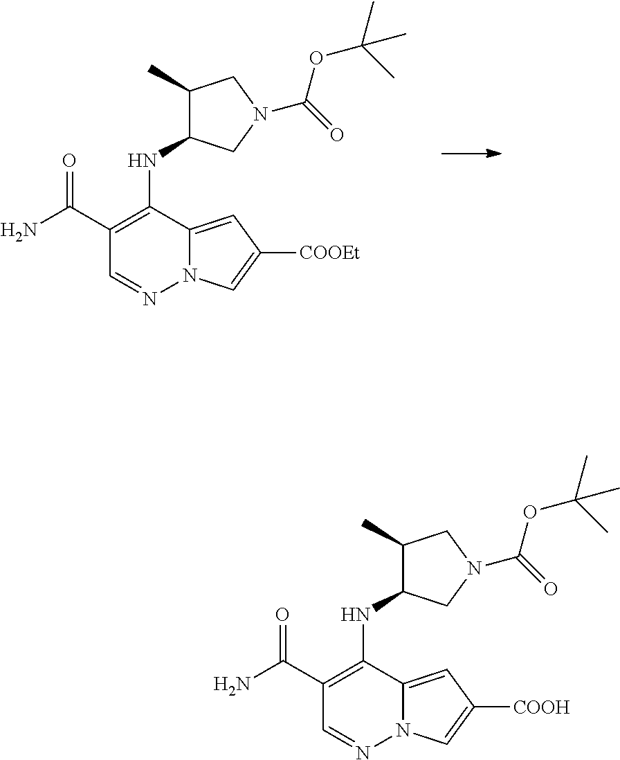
C1(C(N)=O)=C(NC2C(C)CN(C(OC(C)(C)C)=O)C2)C2=CC([COOEt])=CN2N=C1.C1(C(N)=O)=C(NC2C(C)CN(C(OC(C)(C)C)=O)C2)C2=CC([COOH])=CN2N=C1
